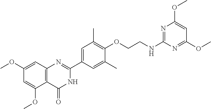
C12=C(C=C(OC)C=C1OC)N=C(C1=CC(C)=C(OCCNC3=NC(OC)=CC(OC)=N3)C(C)=C1)NC2=O
